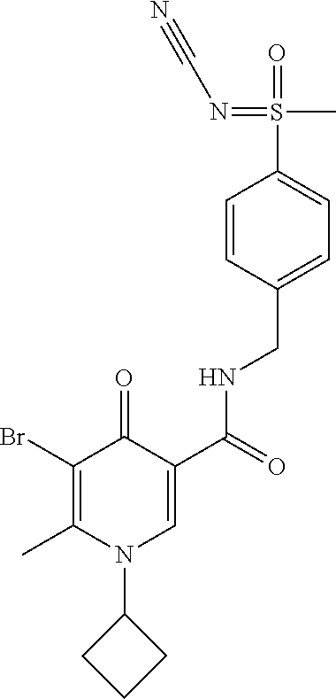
C1=CC(CNC(C2=CN(C3CCC3)C(C)=C(Br)C2=O)=O)=CC=C1S(=O)(C)=NC#N
